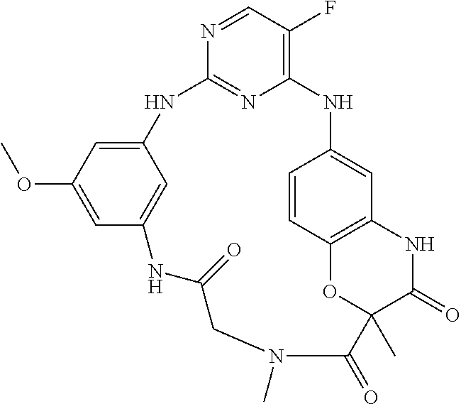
N1=CC(F)=C2N=C1NC1=CC(OC)=CC(=C1)NC(=O)CN(C)C(=O)C1(C)OC3=C(C=C(N2)C=C3)NC1=O
